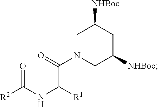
C1N(C(=O)C([R1])NC([R2])=O)CC([NHBoc])CC1[NHBoc]
